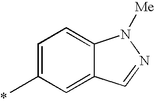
C1=C(C)C=C2C(=C1)N([Me])N=C2
